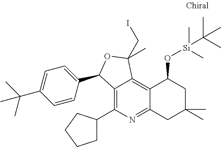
C12=C(C3CCCC3)N=C3C(=C1C(CI)(C)OC2C1=CC=C(C(C)(C)C)C=C1)C(O[Si](C)(C(C)(C)C)C)CC(C)(C)C3
